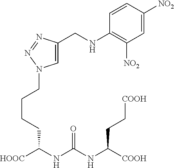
C1=C(CNC2=C([NO2])C=C([NO2])C=C2)N=NN1CCCCC(NC(NC([COOH])CC[COOH])=O)[HOOC]
